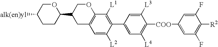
C1CC(C2CC3=C(OC2)C([L1])=C(C2=CC([L4])=C([COO]C4=CC(F)=C([R2])C(F)=C4)C([L3])=C2)C([L2])=C3)OCC1[alk(en)yl]
